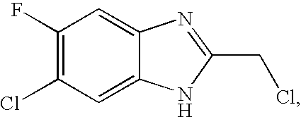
C1(F)=C(Cl)C=C2C(=C1)N=C(CCl)N2
